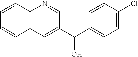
C12=C(C=C(C(C3=CC=C(Cl)C=C3)O)C=N1)C=CC=C2
